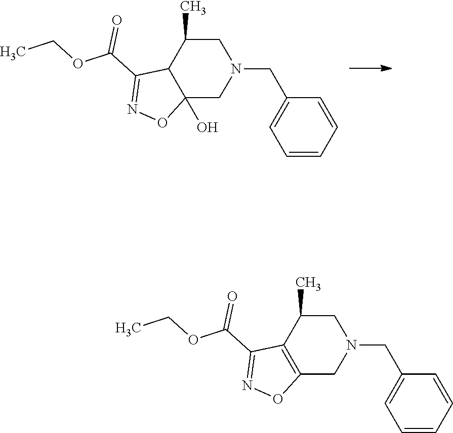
N1(CC2=CC=CC=C2)CC(C)C2C(O)(C1)ON=C2C(OCC)=O.N1(CC2=CC=CC=C2)CC(C)C2=C(C1)ON=C2C(OCC)=O
